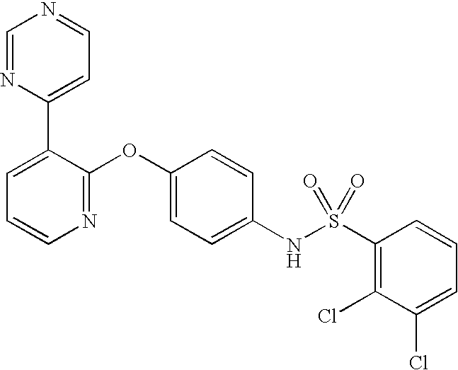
C1=NC(C2=CC=CN=C2OC2=CC=C(NS(C3=C(Cl)C(Cl)=CC=C3)(=O)=O)C=C2)=CC=N1
